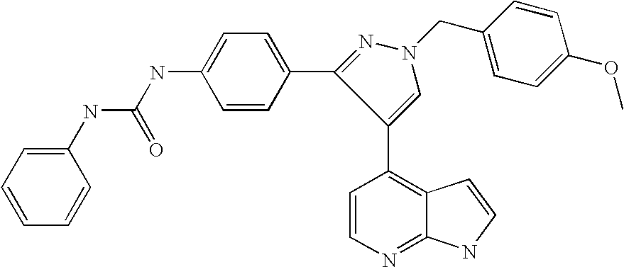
C1(NC(NC2=CC=C(C3=NN(CC4=CC=C(OC)C=C4)C=C3C3=C4C(=NC=C3)NC=C4)C=C2)=O)=CC=CC=C1
